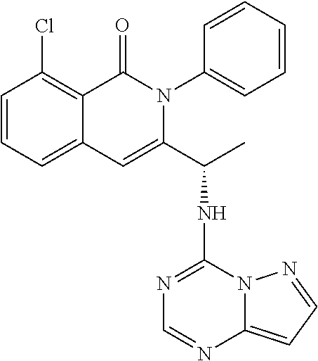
C12=CC=CC(Cl)=C1C(=O)N(C1=CC=CC=C1)C(C(NC1=NC=NC3=CC=NN13)C)=C2
